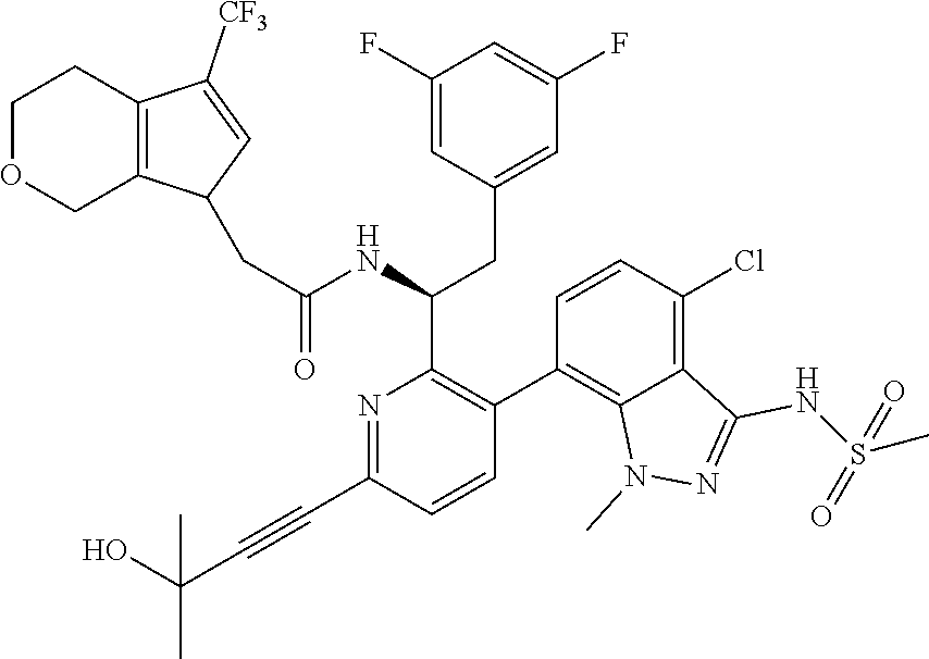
N1=C(C#CC(O)(C)C)C=CC(C2=C3C(=C(Cl)C=C2)C(NS(C)(=O)=O)=NN3C)=C1C(NC(CC1C2=C(C([CF3])=C1)CCOC2)=O)CC1=CC(F)=CC(F)=C1
